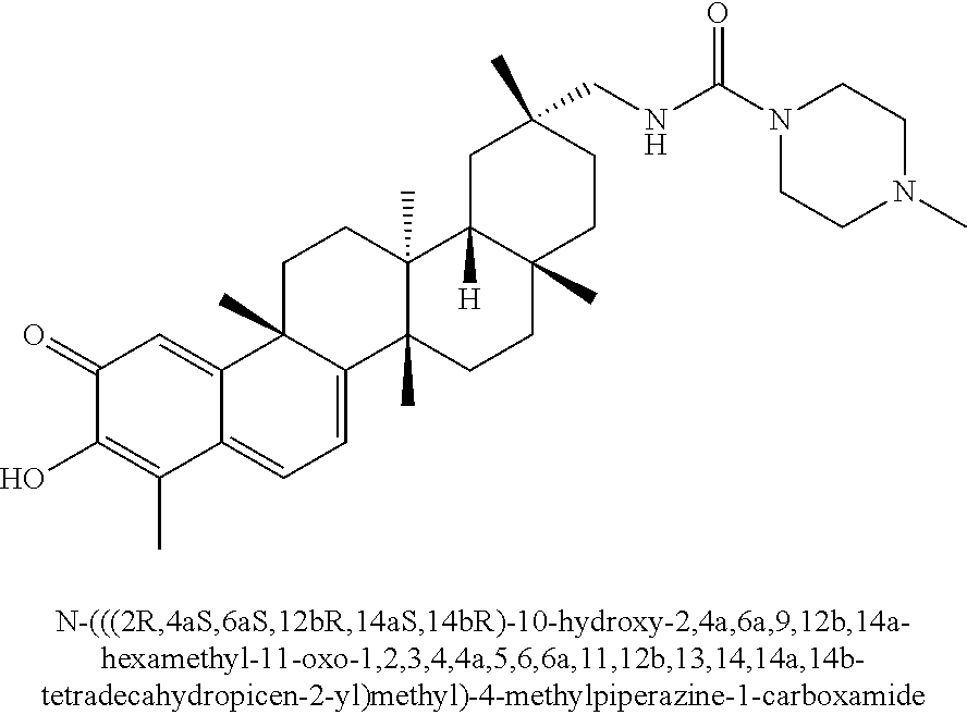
C1(=O)C(O)=C(C)C2=CC=C3C(C)(C2=C1)CCC1(C)C3(C)CCC2(C)C1([H])CC(CNC(N1CCN(C)CC1)=O)(C)CC2
